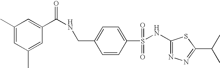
C1(NS(C2=CC=C(CNC(C3=CC(C)=CC(C)=C3)=O)C=C2)(=O)=O)=NN=C(C(C)C)S1
